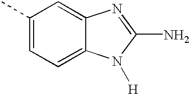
C1(C)=CC=C2C(=C1)N=C(N)N2[H]
